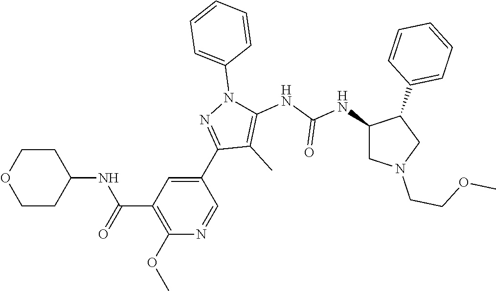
C1CC(NC(C2=C(OC)N=CC(C3=NN(C4=CC=CC=C4)C(NC(NC4CN(CCOC)CC4C4=CC=CC=C4)=O)=C3C)=C2)=O)CCO1
